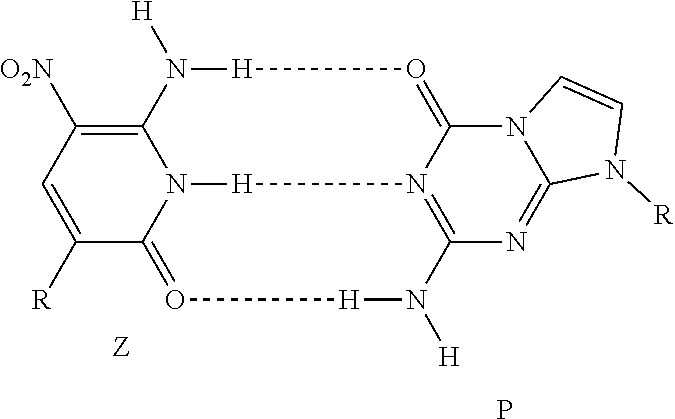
C1=C([R])C2=O[H]N([H])C3=N4[H]N2C(=C1[O2N])N([H])[H]O=C4N1C(=N3)N([R])C=C1.P
